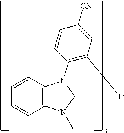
C12=C(N(C)C3N1C1=C(C=C([CN])C=C1)[Ir]3)C=CC=C2
